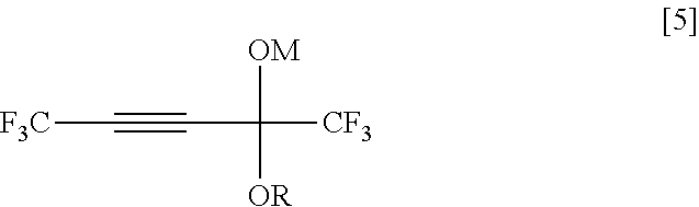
[F3C]C#CC([OM])([OR])[CF3]
